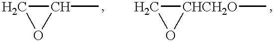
C1C(C)O1.C1[CHCH2O](C)O1
